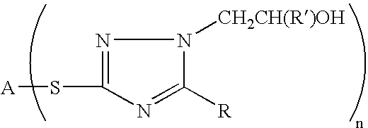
N1=C(S[A])N=C([R])N1[CH2CH(R)OH]
